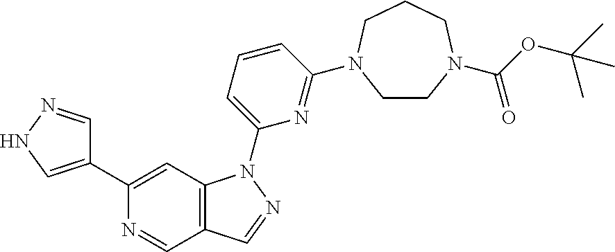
N1=CC2=C(C=C1C1=CNN=C1)N(C1=CC=CC(N3CCN(C(OC(C)(C)C)=O)CCC3)=N1)N=C2
